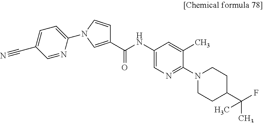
C1(NC(C2=CN(C3=CC=C(C#N)C=N3)C=C2)=O)=CN=C(N2CCC(C(C)(F)C)CC2)C(C)=C1
